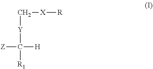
[Z]C([H])([Y]C[X][R])[R1]
